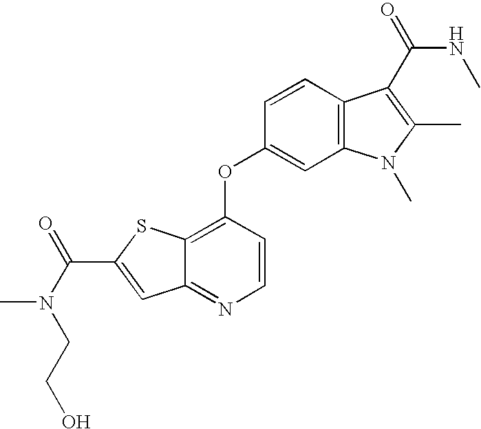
N(C(C1=CC2=NC=CC(OC3=CC4=C(C=C3)C(C(NC)=O)=C(C)N4C)=C2S1)=O)(CCO)C
